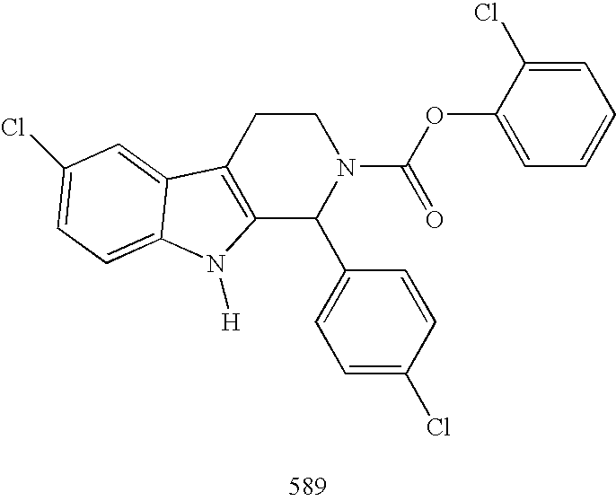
C12=C(CCN(C(OC3=CC=CC=C3Cl)=O)C1C1=CC=C(Cl)C=C1)C1=CC(Cl)=CC=C1N2[H]
